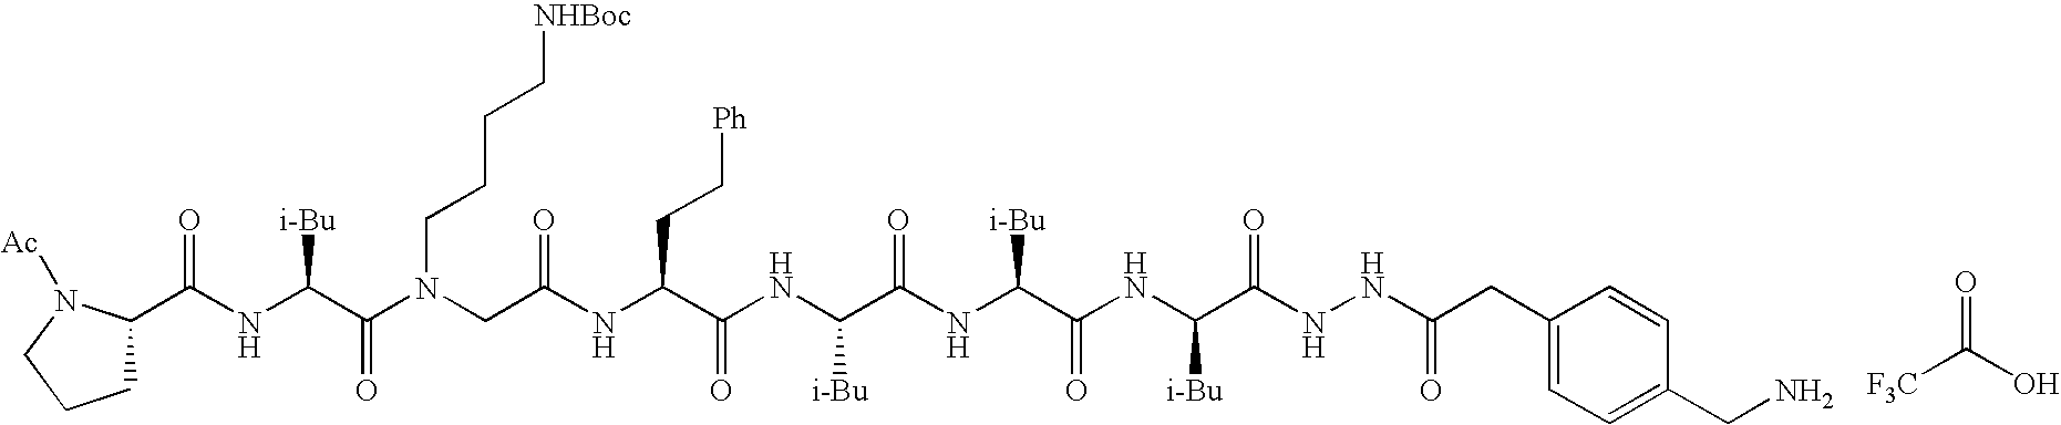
O=C([F3C])O.C(NC(C(N(CC(NC(C(NC(C(NC(C(NC(C(NNC(CC1=CC=C(CN)C=C1)=O)=O)[i-Bu])=O)[i-Bu])=O)[i-Bu])=O)CC[Ph])=O)CCCC[NHBoc])=O)[i-Bu])(C1CCCN1[Ac])=O
